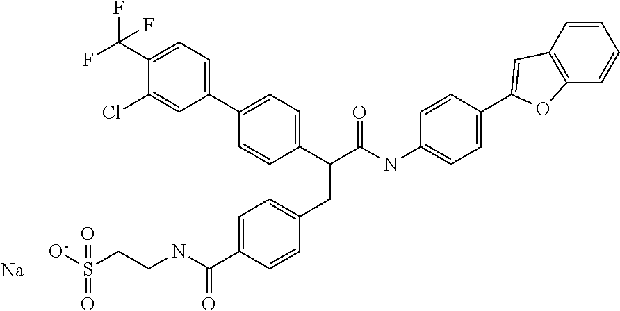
C1(C2=CC=C(C(C(NC3=CC=C(C4=CC5=C(C=CC=C5)O4)C=C3)=O)CC3=CC=C(C(NCCS([O-])(=O)=O)=O)C=C3)C=C2)=CC=C(C(F)(F)F)C(Cl)=C1.[Na]
